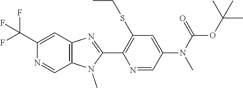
C1(C(F)(F)F)=CC2=C(C=N1)N(C)C(C1=C(SCC)C=C(N(C)C(=O)OC(C)(C)C)C=N1)=N2
